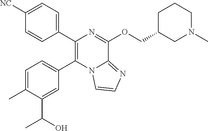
C1(C2=C(C3=CC=C(C)C(C(O)C)=C3)N3C(=NC=C3)C(OCC3CN(C)CCC3)=N2)=CC=C([NC])C=C1
